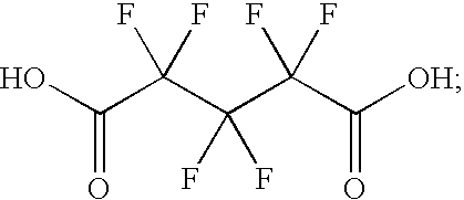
OC(C(C(C(C([OH])=O)(F)F)(F)F)(F)F)=O
